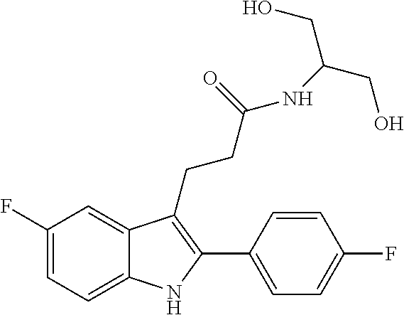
C1=C2C(CCC(NC(CO)CO)=O)=C(C3=CC=C(F)C=C3)NC2=CC=C1F
